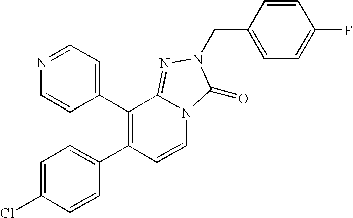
C1=C(Cl)C=CC(C2=C(C3=CC=NC=C3)C3=NN(CC4=CC=C(F)C=C4)C(=O)N3C=C2)=C1
